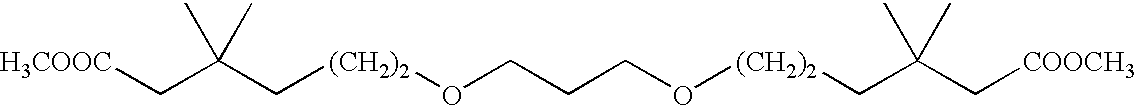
C([(CH2)2]OCCCO[(CH2)2]CC(C[COOCH3])(C)C)C(C[H3COOC])(C)C
